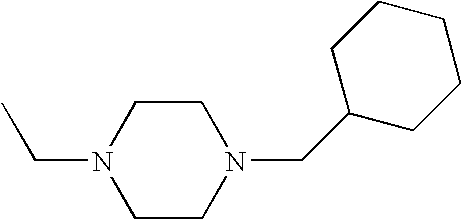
C1CN(CC)CCN1CC1CCCCC1
